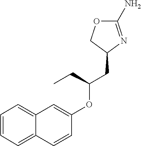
C1(N)=NC(CC(OC2=CC3=CC=CC=C3C=C2)CC)CO1
